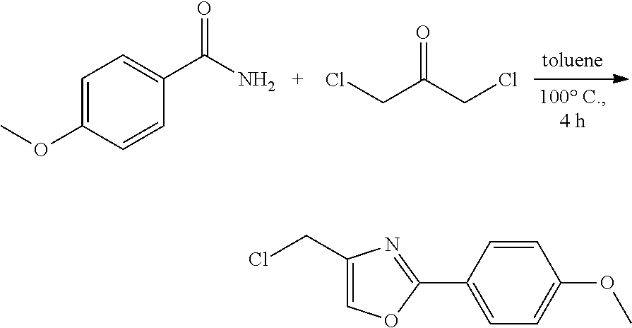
C1=C(OC)C=CC(C(=O)N)=C1.C(C(=O)CCl)Cl.C1=CC(C2=NC(CCl)=CO2)=CC=C1OC
